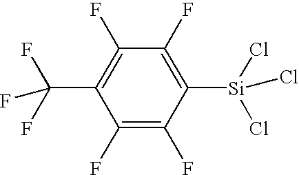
C1(F)=C(F)C([Si](Cl)(Cl)Cl)=C(F)C(F)=C1C(F)(F)F
